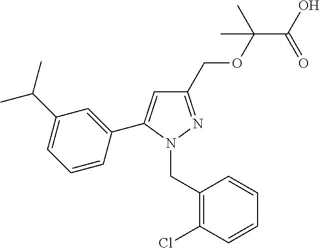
C1(COC(C(=O)O)(C)C)=NN(CC2=C(Cl)C=CC=C2)C(C2=CC(C(C)C)=CC=C2)=C1
